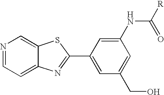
N1=CC=C2C(=C1)SC(C1=CC(CO)=CC(NC([R])=O)=C1)=N2
